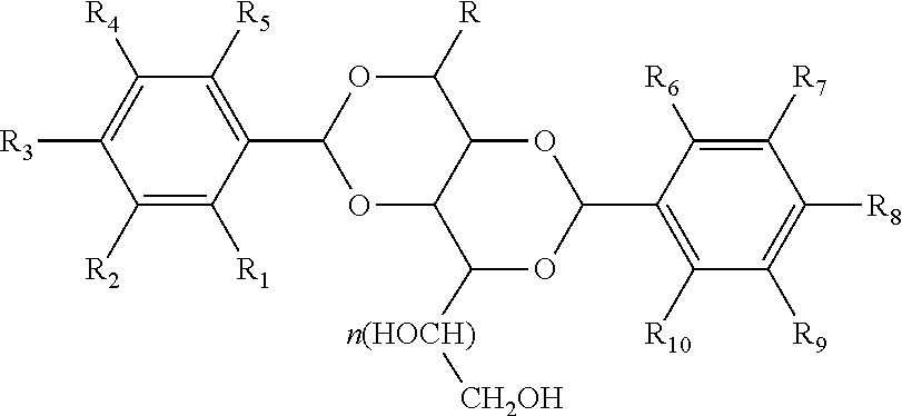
C1([R2])=C([R1])C(C2OC3C(C([R])O2)OC(C2=C([R10])C([R9])=C([R8])C([R7])=C2[R6])OC3[n(HOCH)][CH2OH])=C([R5])C([R4])=C1[R3]
